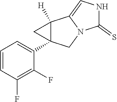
C1=CC(F)=C(F)C(C23C([H])(C4=CNC(=S)N4C2)C3)=C1
